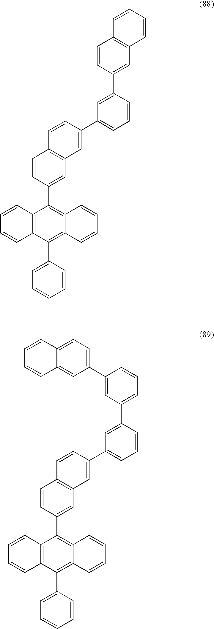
C12=C(C(C3=CC=CC=C3)=C3C(=C1C1=CC4=C(C=C1)C=CC(C1=CC=CC(C5=CC6=C(C=C5)C=CC=C6)=C1)=C4)C=CC=C3)C=CC=C2.C12=C(C(C3=CC=CC=C3)=C3C(=C1C1=CC4=C(C=C1)C=CC(C1=CC=CC(C5=CC=CC(C6=CC=C7C(=C6)C=CC=C7)=C5)=C1)=C4)C=CC=C3)C=CC=C2
